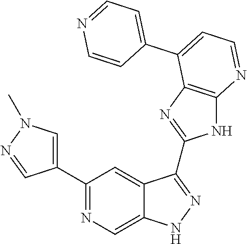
C1(C2=NC=C3C(=C2)C(C2=NC4=C(N2)N=CC=C4C2=CC=NC=C2)=NN3)=CN(C)N=C1
